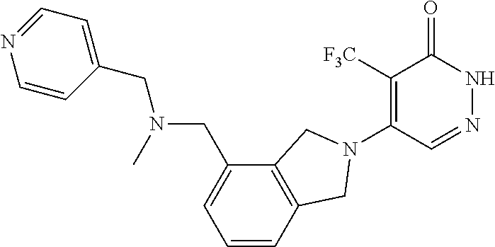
C1([F3C])=C(N2CC3=C(C(CN(CC4=CC=NC=C4)C)=CC=C3)C2)C=NNC1=O
